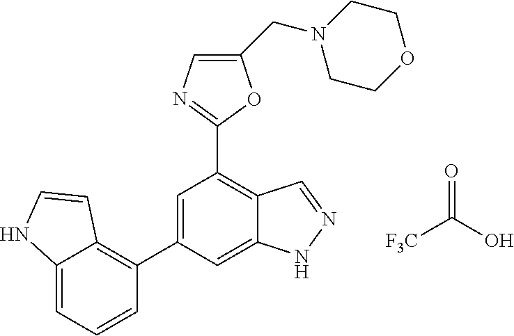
C12=CC=CC(C3=CC(C4=NC=C(CN5CCOCC5)O4)=C4C(=C3)NN=C4)=C1C=CN2.[F3C]C(O)=O
